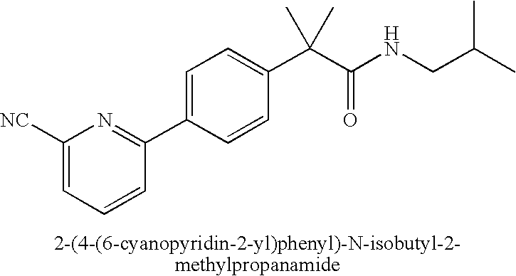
C1([NC])=CC=CC(C2=CC=C(C(C(NCC(C)C)=O)(C)C)C=C2)=N1
